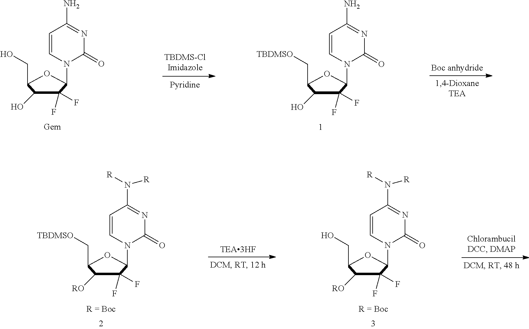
C1(F)(F)C(O)C(CO)OC1N1C(=O)N=C(N)C=C1.C1(F)(F)C(O)C(C[TBDMSO])OC1N1C(=O)N=C(N)C=C1.C1(F)(F)C([RO])C(C[TBDMSO])OC1N1C(=O)N=C(N([R])[R])C=C1.C1(F)(F)C([RO])C(CO)OC1N1C(=O)N=C(N([R])[R])C=C1
